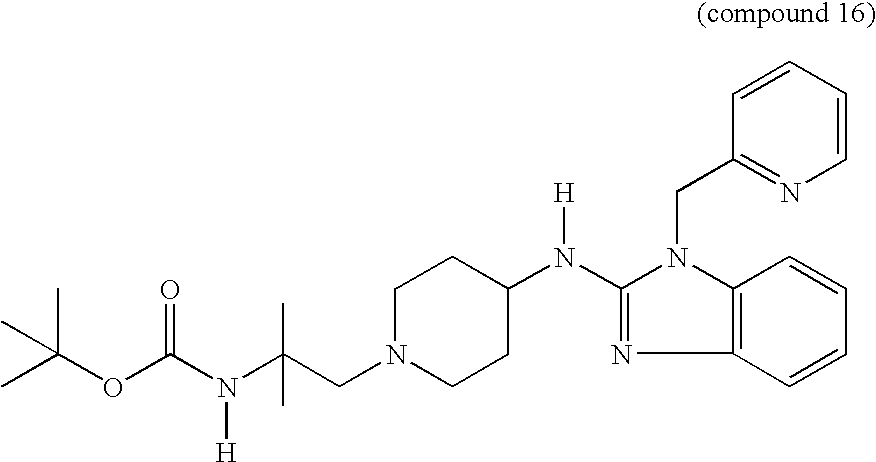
N([H])(C1=NC2=C(N1CC1=NC=CC=C1)C=CC=C2)C1CCN(CC(N(C(OC(C)(C)C)=O)[H])(C)C)CC1
